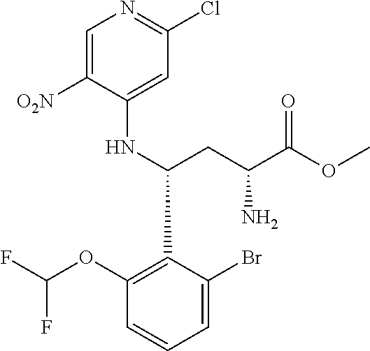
C1(OC(F)F)=C(C(NC2=CC(Cl)=NC=C2[O2N])CC(C(=O)OC)N)C(Br)=CC=C1
